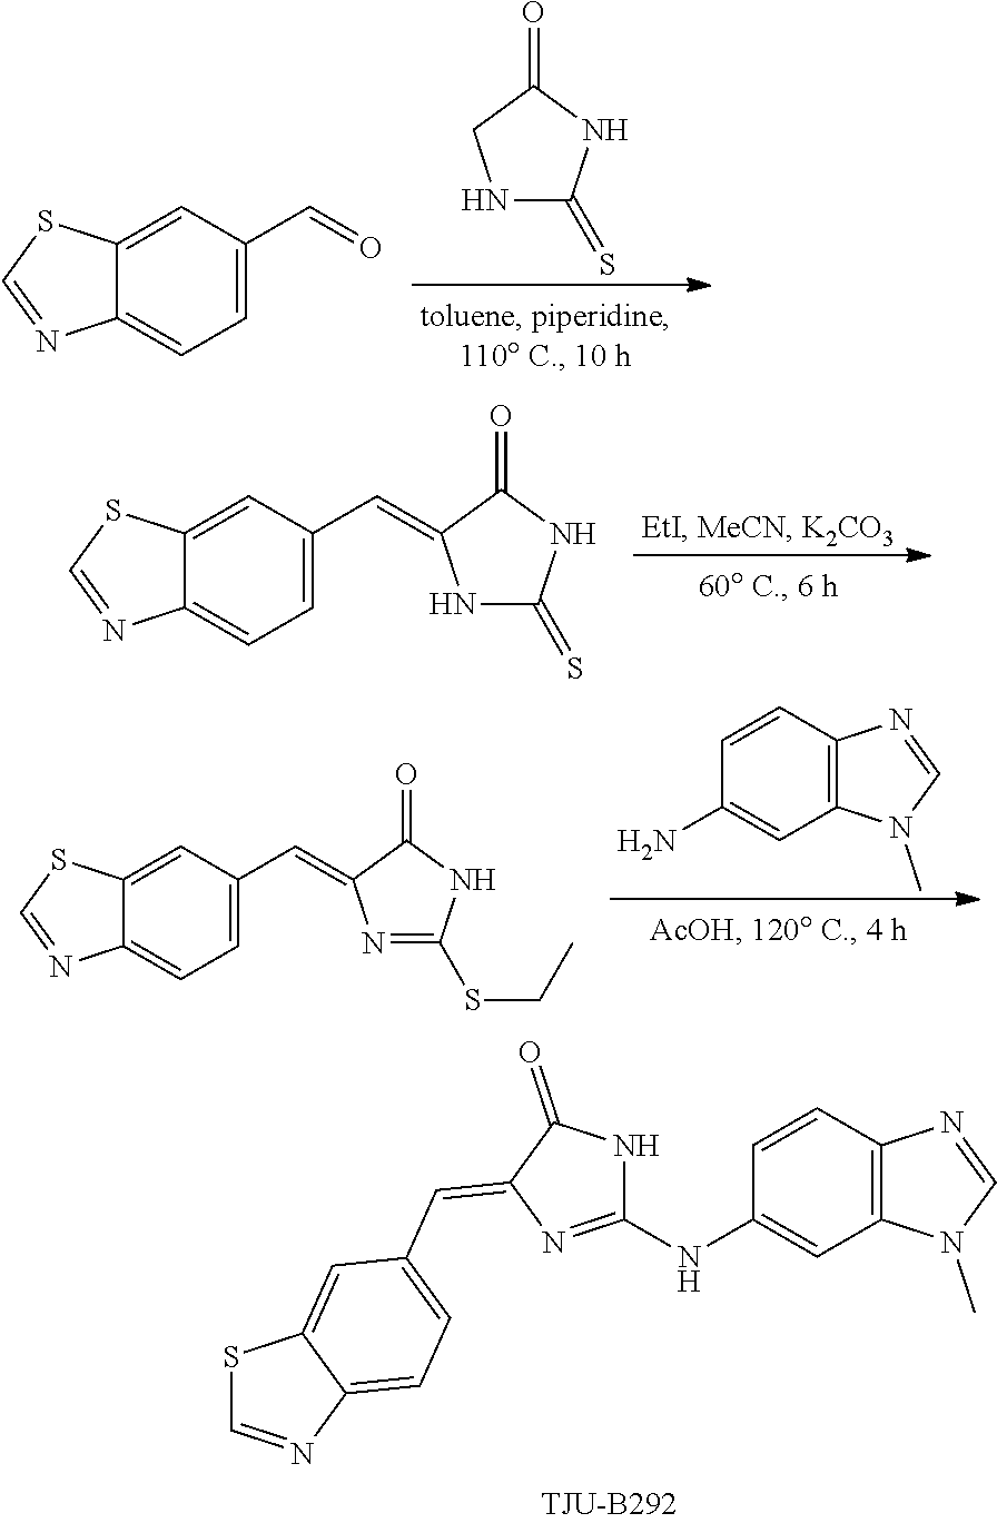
N1C(=S)NC(=O)C1.C12=CC=C(C=O)C=C1SC=N2.C12=CC=C(C=C3NC(=S)NC3=O)C=C1SC=N2.C1(NC2=CC3=C(C=C2)N=CN3C)=NC(=CC2=CC=C3N=CSC3=C2)C(=O)N1.C12=CC=C(C=C3N=C(SCC)NC3=O)C=C1SC=N2.C1=CC2=C(C=C1N)N(C)C=N2
